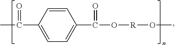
C1=CC(C(=O)C)=CC=C1C(=O)O[R]OC
